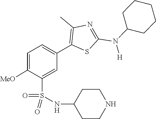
C1(N(C2=NC(C)=C(C3=CC=C([MeO])C(S(=O)(=O)NC4CCNCC4)=C3)S2)[H])CCCCC1
